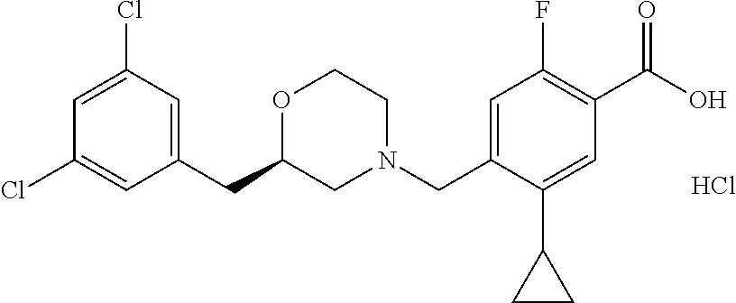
N1(CC2=CC(F)=C(C(=O)O)C=C2C2CC2)CCOC(CC2=CC(Cl)=CC(Cl)=C2)C1.Cl
